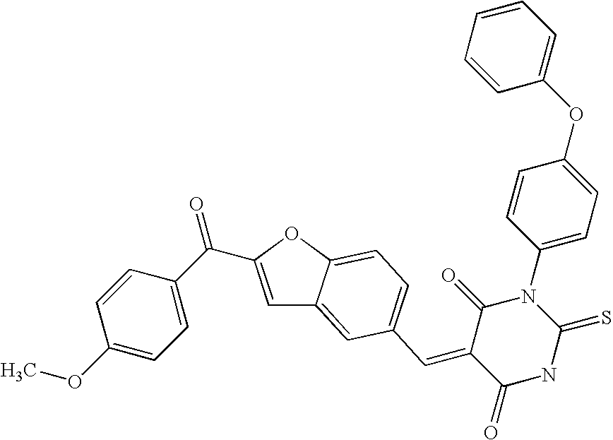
C1=C(C(C2=CC=C(OC)C=C2)=O)OC2=CC=C(C=C3C(=O)NC(=S)N(C4=CC=C(OC5=CC=CC=C5)C=C4)C3=O)C=C12
